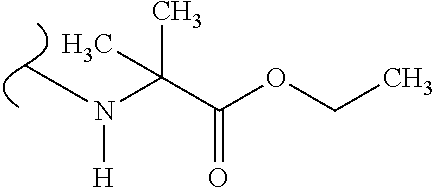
C(C(OCC)=O)(N(C)[H])(C)C
